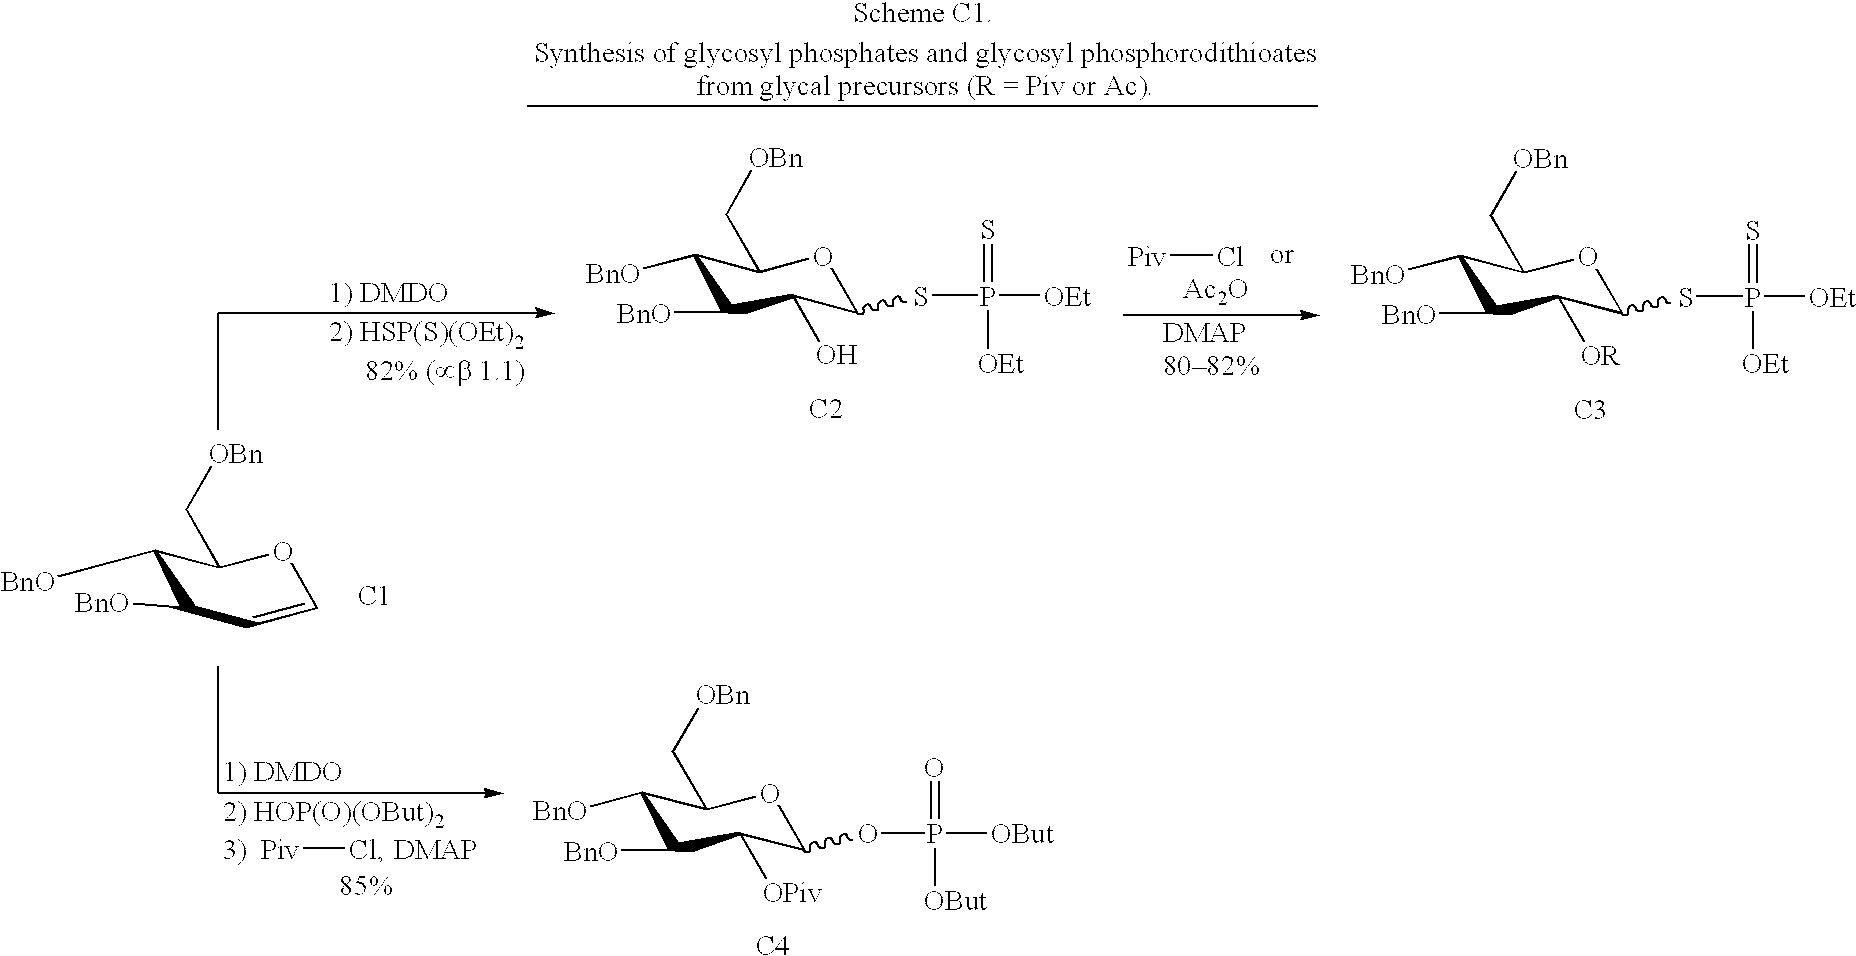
[C3].[C2].C1([BnO])C([BnO])C(O)C(SP(=S)([OEt])[OEt])OC1C[OBn].[C1].C1([BnO])C(C[OBn])OC=CC1[BnO].[Piv]Cl.[Ac2O].C1([BnO])C([BnO])C([OR])C(SP(=S)([OEt])[OEt])OC1C[OBn].[C4].[Piv]Cl.C1([BnO])C([BnO])C([OPiv])C(OP(=O)([OBut])[OBut])OC1C[OBn]
